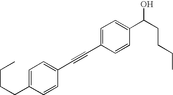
C1=CC(CCCC)=CC=C1C#CC1=CC=C(C(O)CCCC)C=C1
